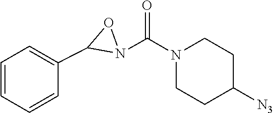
C1=CC=CC(C2N(C(N3CCC([N3])CC3)=O)O2)=C1
